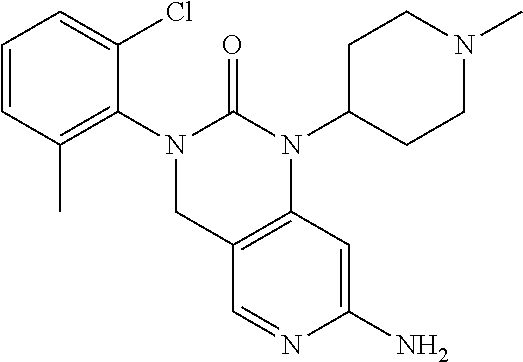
C1=CC(C)=C(N2CC3=C(N(C4CCN(C)CC4)C2=O)C=C(N)N=C3)C(Cl)=C1
